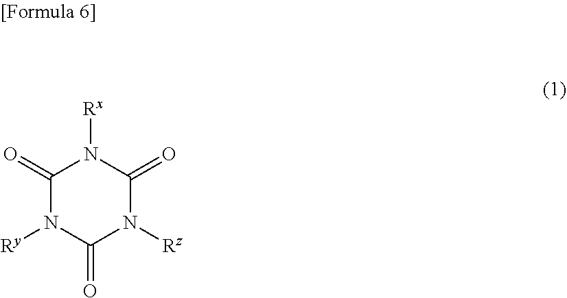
[Rx]N1C(=O)N([Rz])C(=O)N([Ry])C1=O
